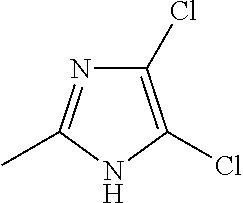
C1(Cl)=C(Cl)NC(C)=N1
